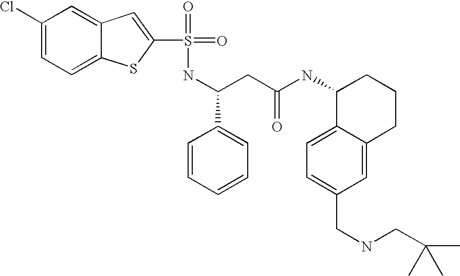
C(C(NC1C2=CC=C(CNCC(C)(C)C)C=C2CCC1)=O)C(NS(=O)(=O)C1=CC2=CC(Cl)=CC=C2S1)C1=CC=CC=C1
